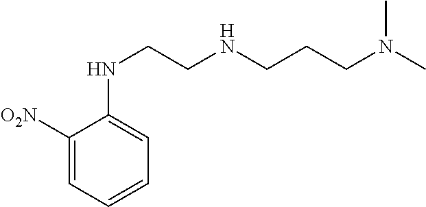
C1([O2N])=CC=CC=C1NCCNCCCN(C)C
